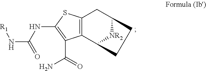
C12=C(C3[NR2]C(C1)CC3)C(C(N)=O)=C(NC(N[R1])=O)S2
